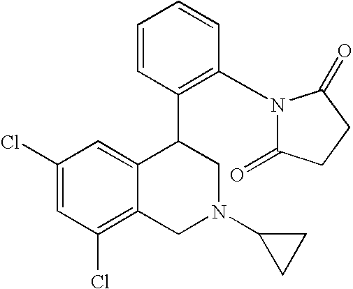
C1(Cl)=CC(Cl)=C2C(=C1)C(C1=C(N3C(=O)CCC3=O)C=CC=C1)CN(C1CC1)C2
